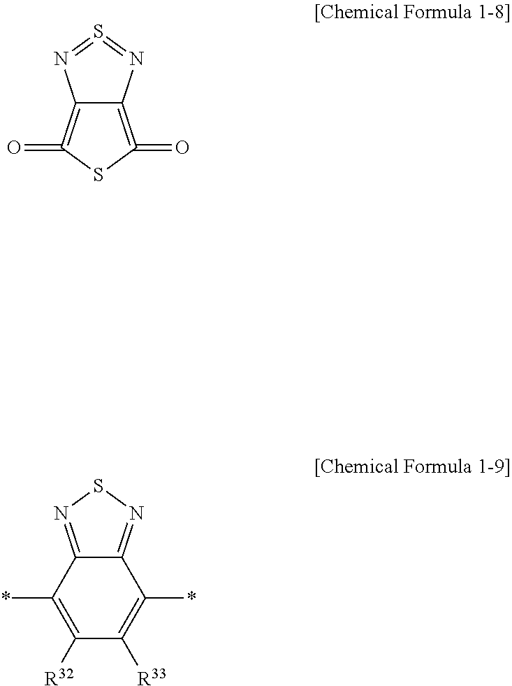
C12=C(=O)SC(=O)=C1N=S=N2.C12=NSN=C1C(*)=C([R32])C([R33])=C2*
